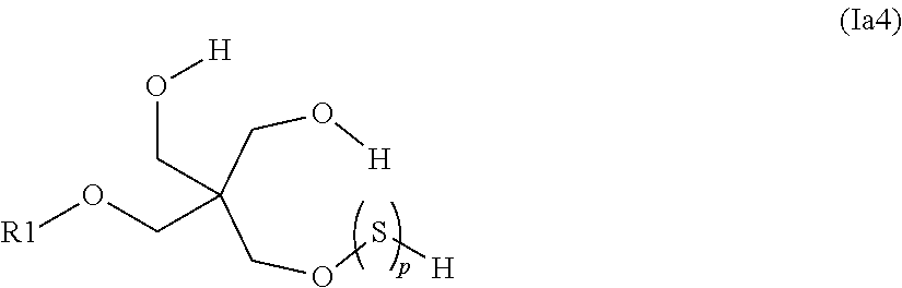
O([R1])CC(CO[H])(CO[H])COS[H]
